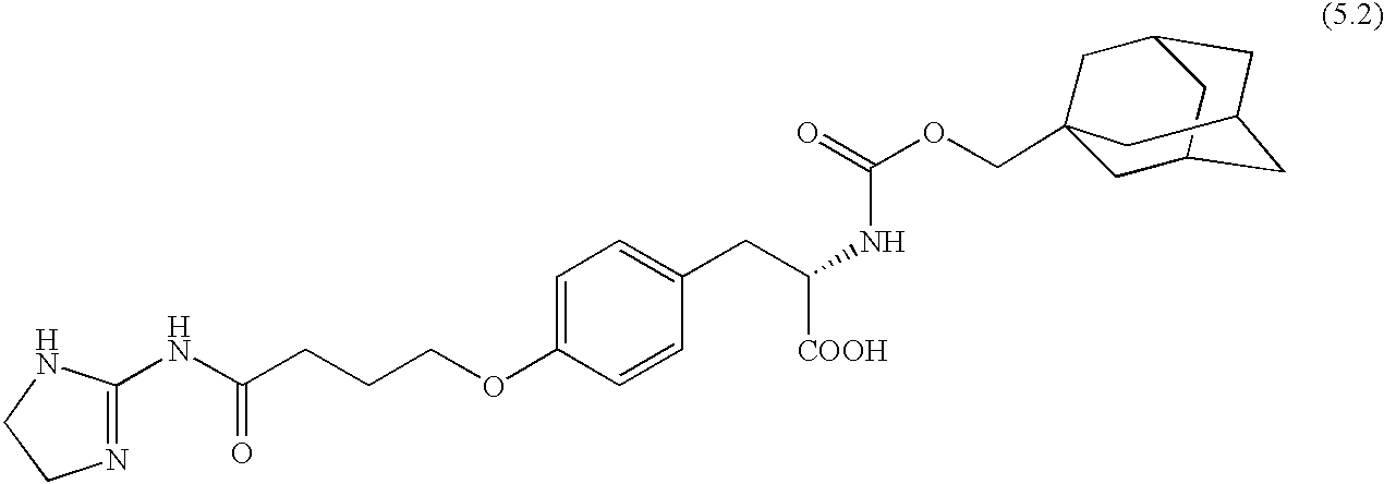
N1=C(NC(CCCOC2=CC=C(CC(NC(=O)OCC34CC5CC(CC(C3)C5)C4)[COOH])C=C2)=O)NCC1
